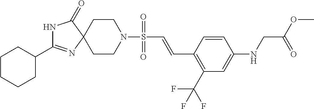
C1CN(S(C=CC2=C(C(F)(F)F)C=C(NCC(OC)=O)C=C2)(=O)=O)CCC12N=C(C1CCCCC1)NC2=O
